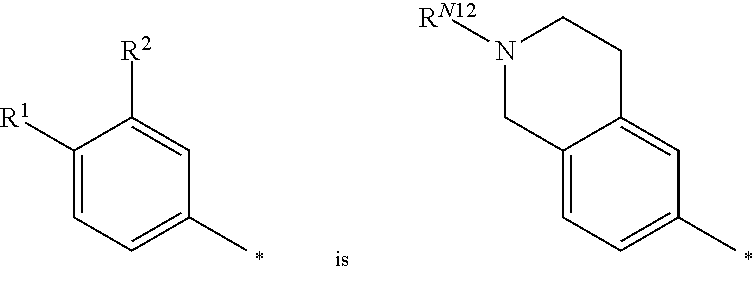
C1([R1])=CC=C(C)C=C1[R2].C12=CC=C(C)C=C1CCN([RN12])C2
